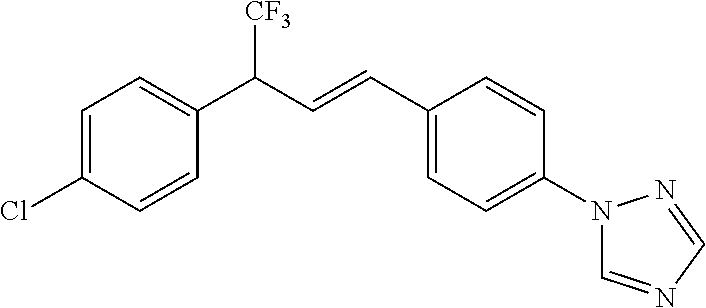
C1=C(Cl)C=CC(C(C=CC2=CC=C(N3C=NC=N3)C=C2)[CF3])=C1
